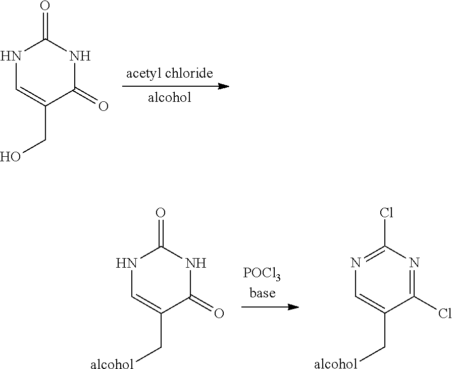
C1(=O)NC(=O)NC=C1CO.C1(=O)NC(=O)NC=C1C[alcohol].C1(Cl)=NC(Cl)=NC=C1C[alcohol]
